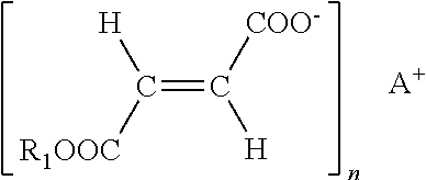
C(=C([COO-])[H])([R1OOC])[H].[A+]
